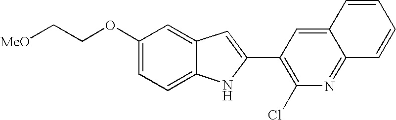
C12=CC(OCC[MeO])=CC=C1NC(C1=C(Cl)N=C3C(=C1)C=CC=C3)=C2
